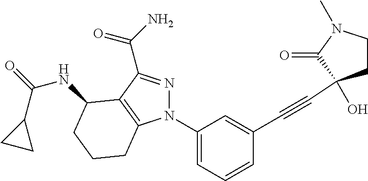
C1=CC=C(N2N=C(C(N)=O)C3=C2CCCC3NC(=O)C2CC2)C=C1C#CC1(O)CCN(C)C1=O
